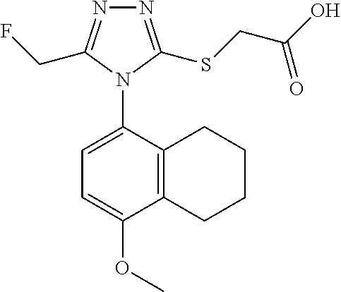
C12=C(C(N3C(CF)=NN=C3SCC(O)=O)=CC=C1OC)CCCC2
